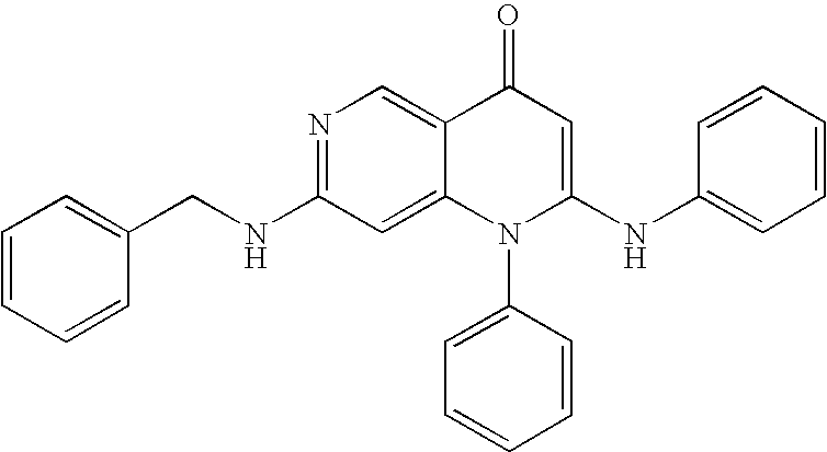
C1(NCC2=CC=CC=C2)=NC=C2C(=C1)N(C1=CC=CC=C1)C(NC1=CC=CC=C1)=CC2=O
